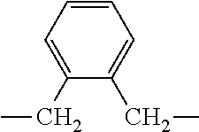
C1=C(CC)C(CC)=CC=C1
